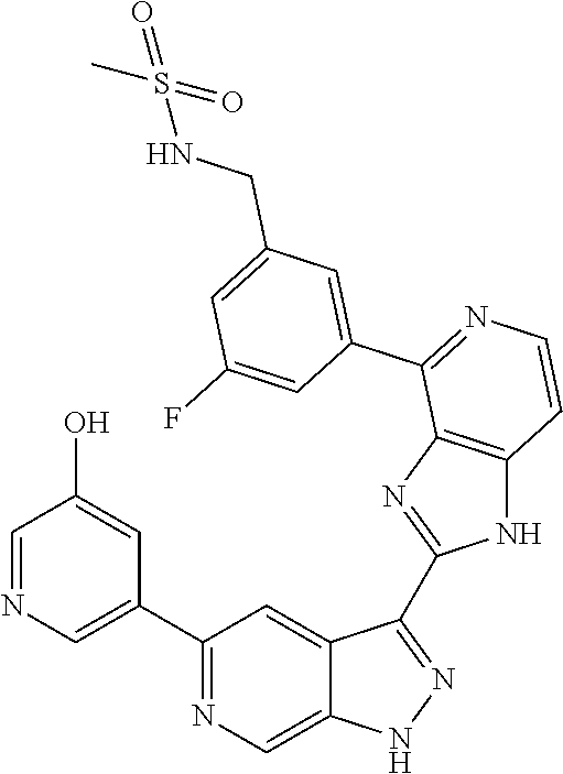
C1(C2=CN=CC(O)=C2)=NC=C2C(=C1)C(C1=NC3=C(N1)C=CN=C3C1=CC(CNS(C)(=O)=O)=CC(F)=C1)=NN2
